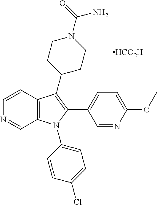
C1=CC2=C(C=N1)N(C1=CC=C(Cl)C=C1)C(C1=CC=C(OC)N=C1)=C2C1CCN(C(=O)N)CC1.[HCO2H]
